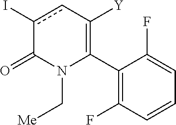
C1(C2=C([Y])cc(I)C(=O)N2C[Me])=C(F)C=CC=C1F
